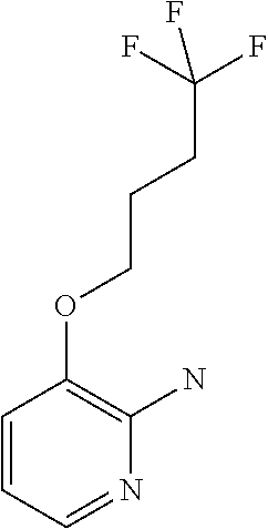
C1=CC=NC(N)=C1OCCCC(F)(F)F
